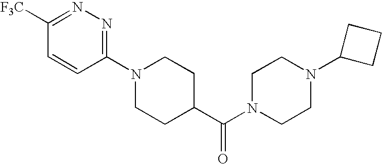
C1=CC(N2CCC(C(N3CCN(C4CCC4)CC3)=O)CC2)=NN=C1[F3C]
